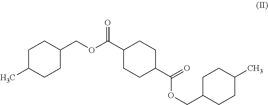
C1C(C)CCC(COC(C2CCC(C(=O)OCC3CCC(C)CC3)CC2)=O)C1
